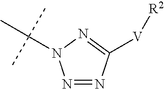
N1=NC([V][R2])=NN1C(C)(C)C
